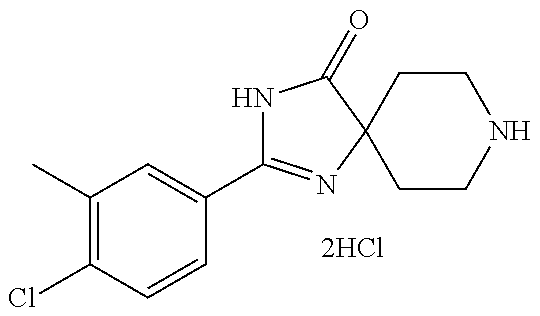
C1(C)=C(Cl)C=CC(C2=NC3(C(=O)N2)CCNCC3)=C1
